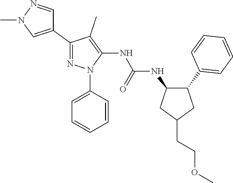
C1(C2=CN(C)N=C2)=NN(C2=CC=CC=C2)C(NC(NC2C(C3=CC=CC=C3)CC(CCOC)C2)=O)=C1C
